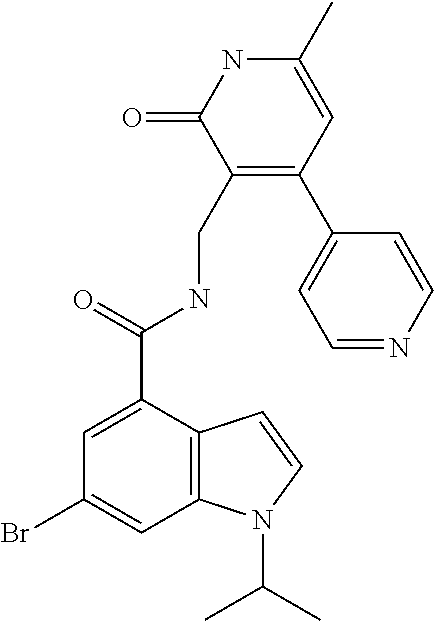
C12=C(C(C(=O)NCC3=C(C4=CC=NC=C4)C=C(C)NC3=O)=CC(Br)=C1)C=CN2C(C)C
